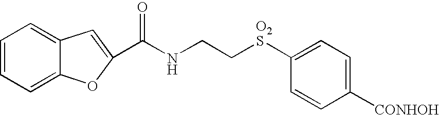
C1=CC=C2C(=C1)C=C(C(NCC[O2S]C1=CC=C([CONHOH])C=C1)=O)O2
